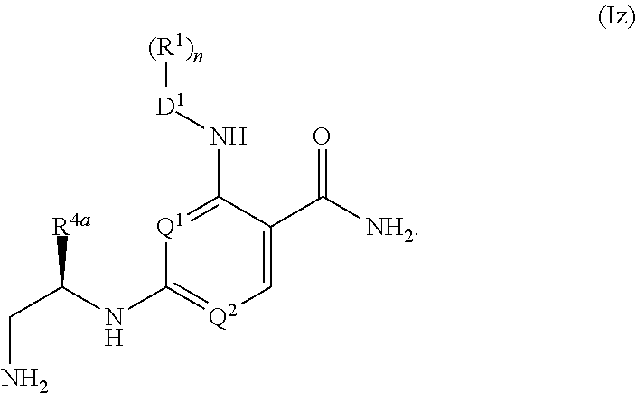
[D1](NC1=[Q1]C(NC(CN)[R4a])=[Q2]C=C1C([NH2])=O)[(R1)n]
